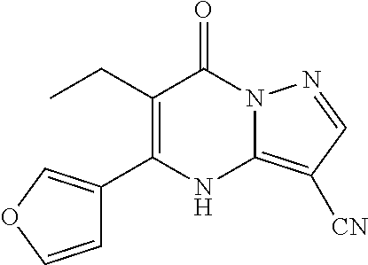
C1(CC)=C(C2=COC=C2)NC2=C([CN])C=NN2C1=O
